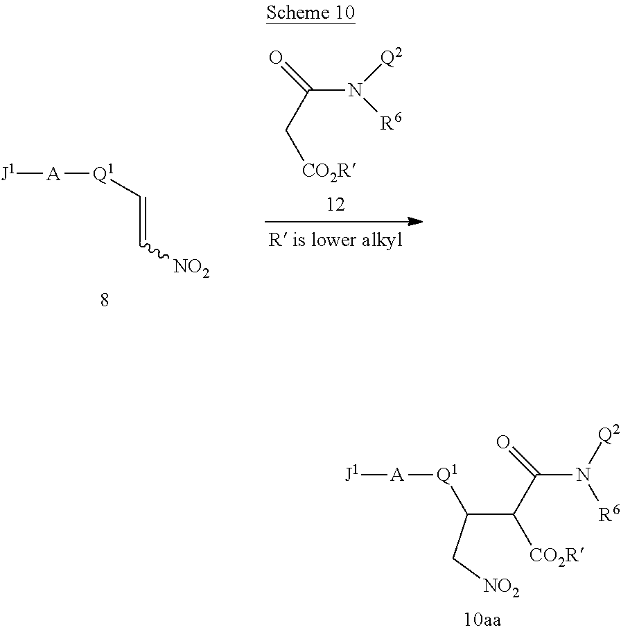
N(C(C(C([Q1][A][J1])C[NO2])[CO2R])=O)([Q2])[R6].N(C(C[CO2R])=O)([Q2])[R6].[Q1]([A][J1])C=C[NO2]
